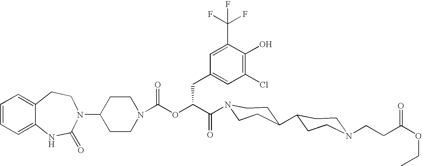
C12=CC=CC=C1NC(=O)N(C1CCN(C(OC(C(=O)N3CCC(C4CCN(CCC(OCC)=O)CC4)CC3)CC3=CC(Cl)=C(O)C(C(F)(F)F)=C3)=O)CC1)CC2
